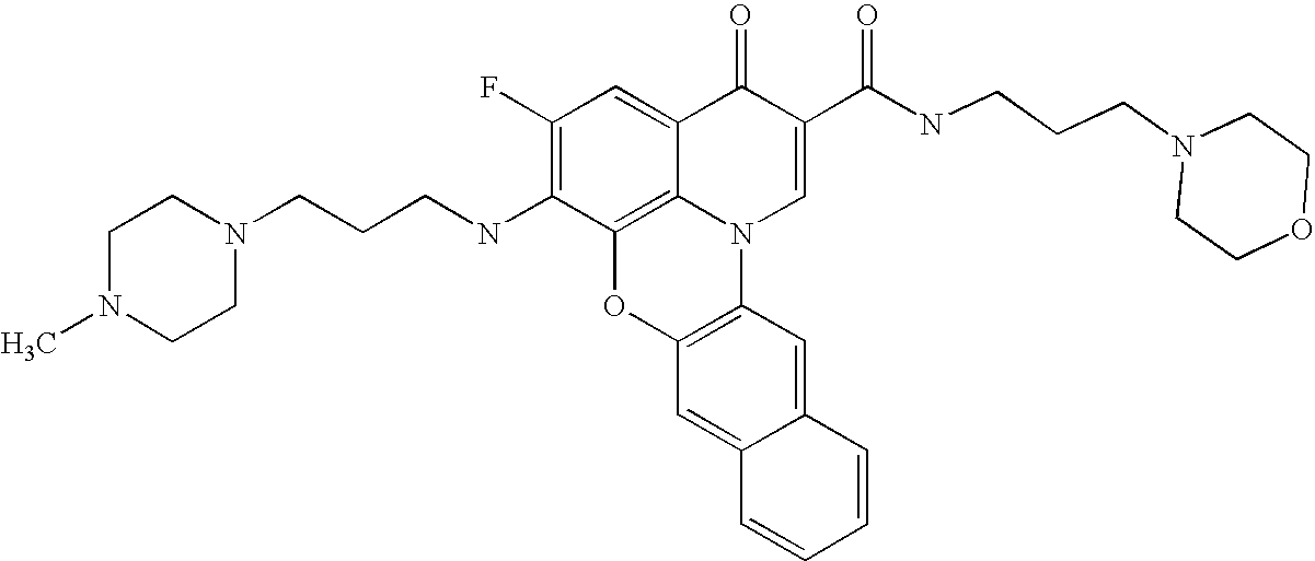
C1(F)=C(NCCCN2CCN(C)CC2)C2=C3C(=C1)C(=O)C(C(NCCCN1CCOCC1)=O)=CN3C1=C(O2)C=C2C(=C1)C=CC=C2
